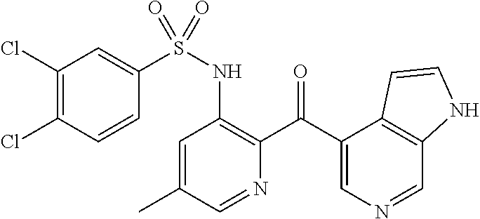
S(NC1=C(C(C2=CN=CC3=C2C=CN3)=O)N=CC(C)=C1)(C1=CC(Cl)=C(Cl)C=C1)(=O)=O
